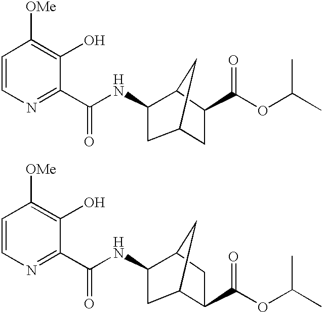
C1=CN=C(C(NC2C3C(C(OC(C)C)=O)CC(C3)C2)=O)C(O)=C1[OMe].C1=CN=C(C(NC2C3CC(C(OC(C)C)=O)C(C3)C2)=O)C(O)=C1[OMe]
